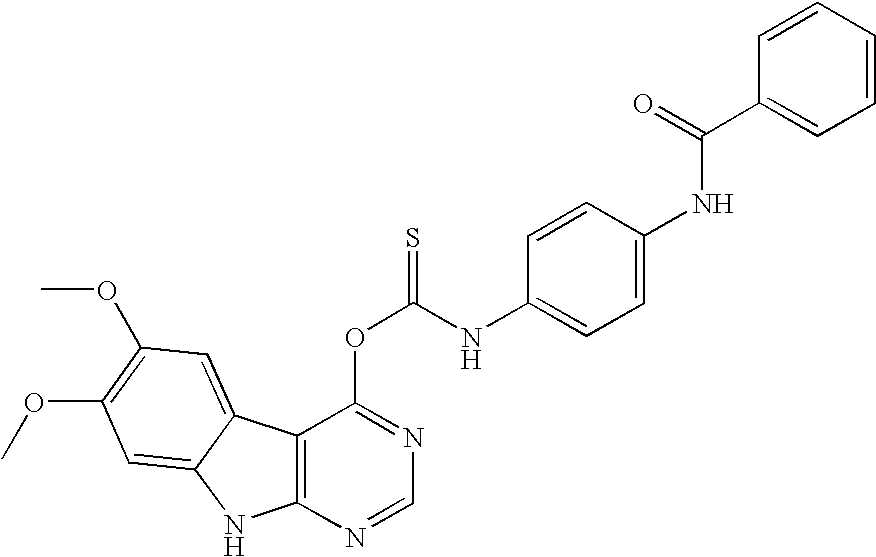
C12=C(N=CN=C1OC(=S)NC1=CC=C(NC(C3=CC=CC=C3)=O)C=C1)NC1=CC(OC)=C(OC)C=C21
